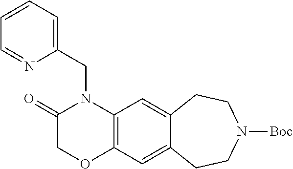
C1(CN2C(=O)COC3=C2C=C2C(=C3)CCN([Boc])CC2)=CC=CC=N1
